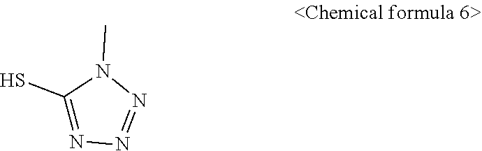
C1(S)=NN=NN1C
